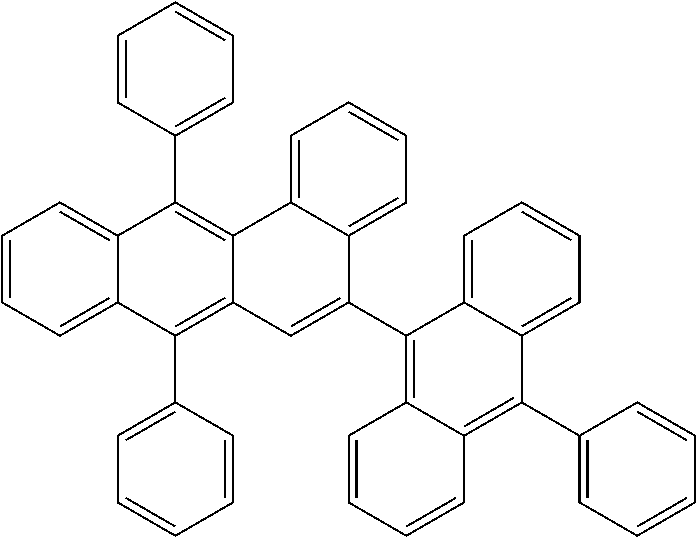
C1=CC=C2C(=C1)C(C1=CC=CC=C1)=C1C(=C2C2=CC=CC=C2)C=C(C2=C3C(=C(C4=CC=CC=C4)C4=CC=CC=C24)C=CC=C3)C2=CC=CC=C12
